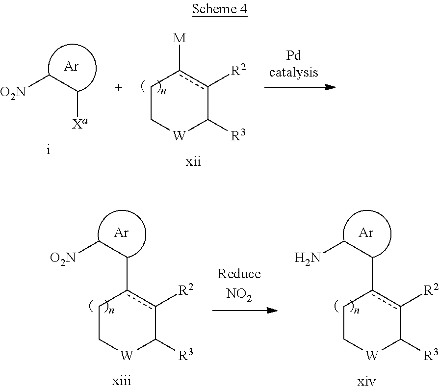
[Ar].[Xa]CC[O2N].C1C[W]C([R3])c([R2])c1[M].C1C[W]C([R3])c([R2])c1CC[O2N].[Ar].C1C[W]C([R3])c([R2])c1CCN.[Ar]
